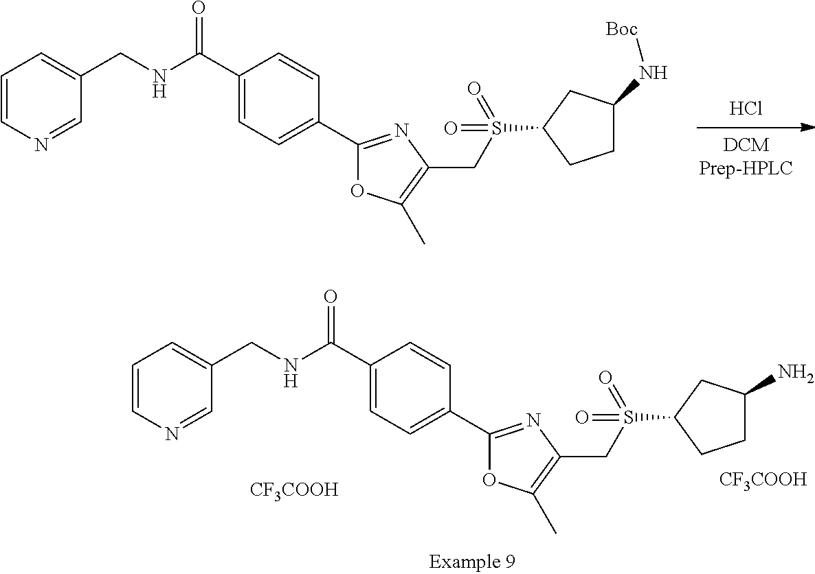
[DCMPrep-HPLC].Cl.C1(C(NCC2=CC=CN=C2)=O)=CC=C(C2=NC(CS(C3CCC(N[Boc])C3)(=O)=O)=C(C)O2)C=C1.C1(C(NCC2=CC=CN=C2)=O)=CC=C(C2=NC(CS(C3CCC(N)C3)(=O)=O)=C(C)O2)C=C1.[CF3COOH].[CF3COOH]
